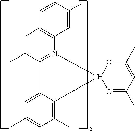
C1=C(C)C2=N(C3=C1C=CC(C)=C3)[Ir]1(C3=C(C)C=C(C)C=C23)O=C(C)C=C(C)O1
